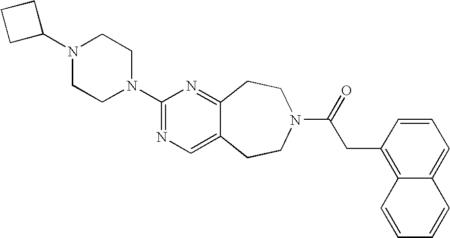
N1(C2CCC2)CCN(C2=NC=C3C(=N2)CCN(C(=O)CC2=C4C(=CC=C2)C=CC=C4)CC3)CC1
